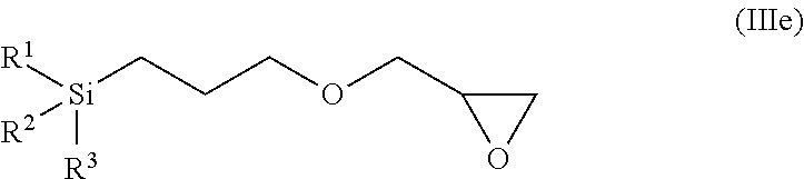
[R1][Si]([R2])([R3])CCCOCC1OC1
